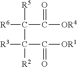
[R6]C(C([OR4])=O)([R5])C([R2])([R3])C([OR1])=O
